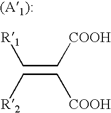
[R1]CC[COOH].[R2]CC[COOH]
